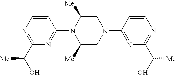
N1=C(C(O)[Me])N=C(N2C([Me])CN(C3=NC(C(O)[Me])=NC=C3)CC2[Me])C=C1
